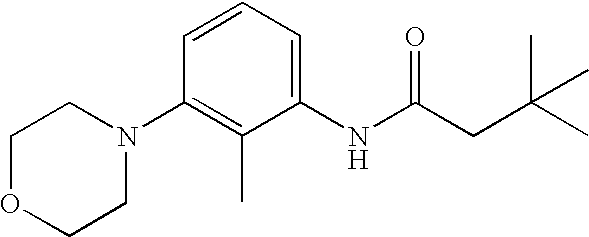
N1(C2=C(C)C(NC(CC(C)(C)C)=O)=CC=C2)CCOCC1
